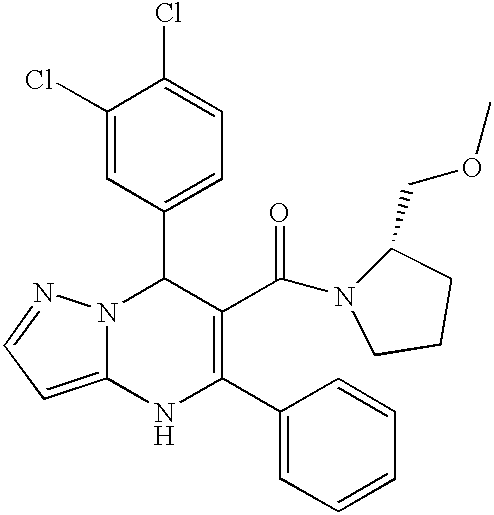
C1(Cl)=CC(C2N3C(=CC=N3)NC(C3=CC=CC=C3)=C2C(N2C(COC)CCC2)=O)=CC=C1Cl
